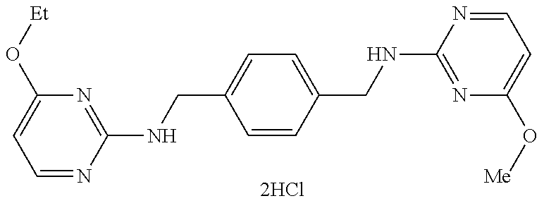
C1=NC(NCC2=CC=C(CNC3=NC(O[Me])=CC=N3)C=C2)=NC(O[Et])=C1
